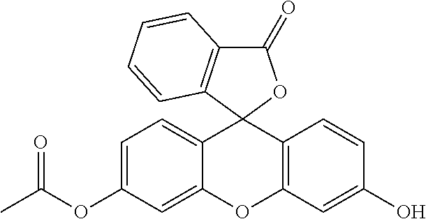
C12=CC=C(OC(C)=O)C=C1OC1=C(C=CC(O)=C1)C21OC(=O)C2=C1C=CC=C2
